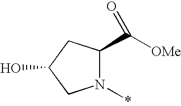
N1(*)C(C([OMe])=O)CC(O)C1
